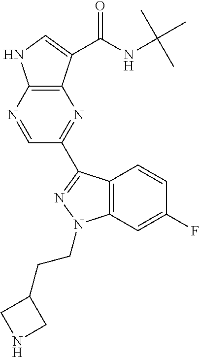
C12=C(N=CC(C3=NN(CCC4CNC4)C4=C3C=CC(F)=C4)=N1)NC=C2C(NC(C)(C)C)=O
